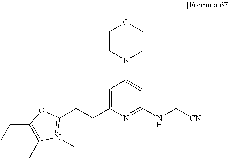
C1=C(CCC2=N(C)C(C)=C(CC)O2)N=C(NC([CN])C)C=C1N1CCOCC1
